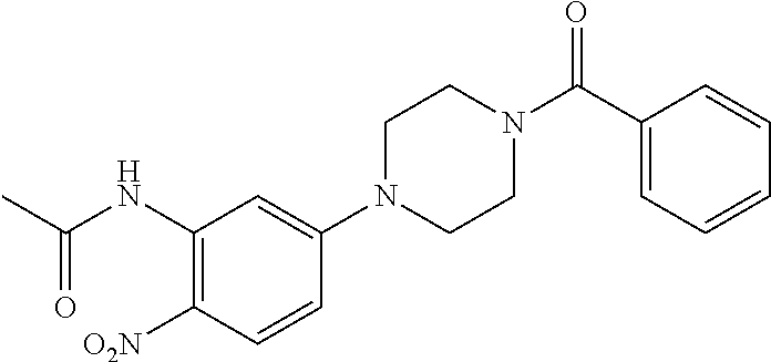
CC(NC1=C([O2N])C=CC(N2CCN(C(C3=CC=CC=C3)=O)CC2)=C1)=O
